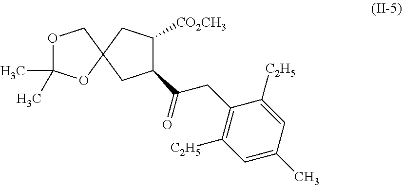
O1C(C)(C)OC2(C1)CC([CO2CH3])C(C(=O)CC1=C([C2H5])C=C(C)C=C1[C2H5])C2
